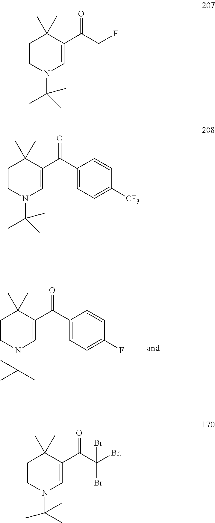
C1CN(C(C)(C)C)C=C(C(C2=CC=C(F)C=C2)=O)C1(C)C.C1CN(C(C)(C)C)C=C(C(CF)=O)C1(C)C.C1CN(C(C)(C)C)C=C(C(C2=CC=C([CF3])C=C2)=O)C1(C)C.C1CN(C(C)(C)C)C=C(C(C(Br)(Br)Br)=O)C1(C)C
